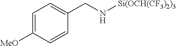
C(N[Si(OCH(CF3)2)3])C1=CC=C([MeO])C=C1
